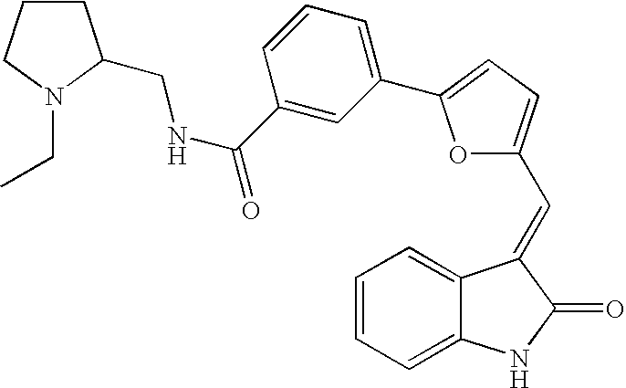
C1=CC=C2C(=C1)C(=CC1=CC=C(C3=CC=CC(C(NCC4CCCN4CC)=O)=C3)O1)C(=O)N2
